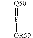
CP(=[Q50])(C)[OR59]
